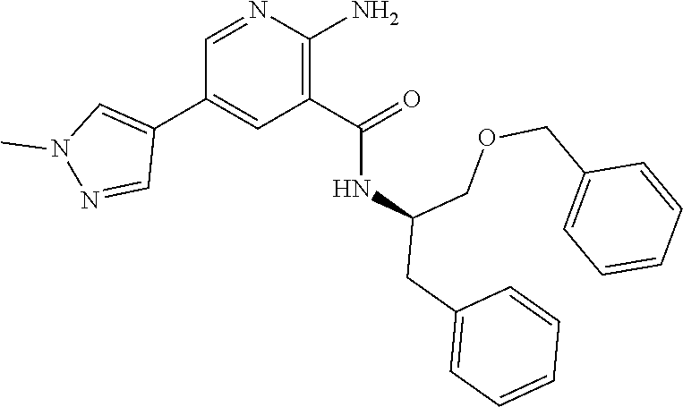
C1(C(NC(COCC2=CC=CC=C2)CC2=CC=CC=C2)=O)=C(N)N=CC(C2=CN(C)N=C2)=C1
